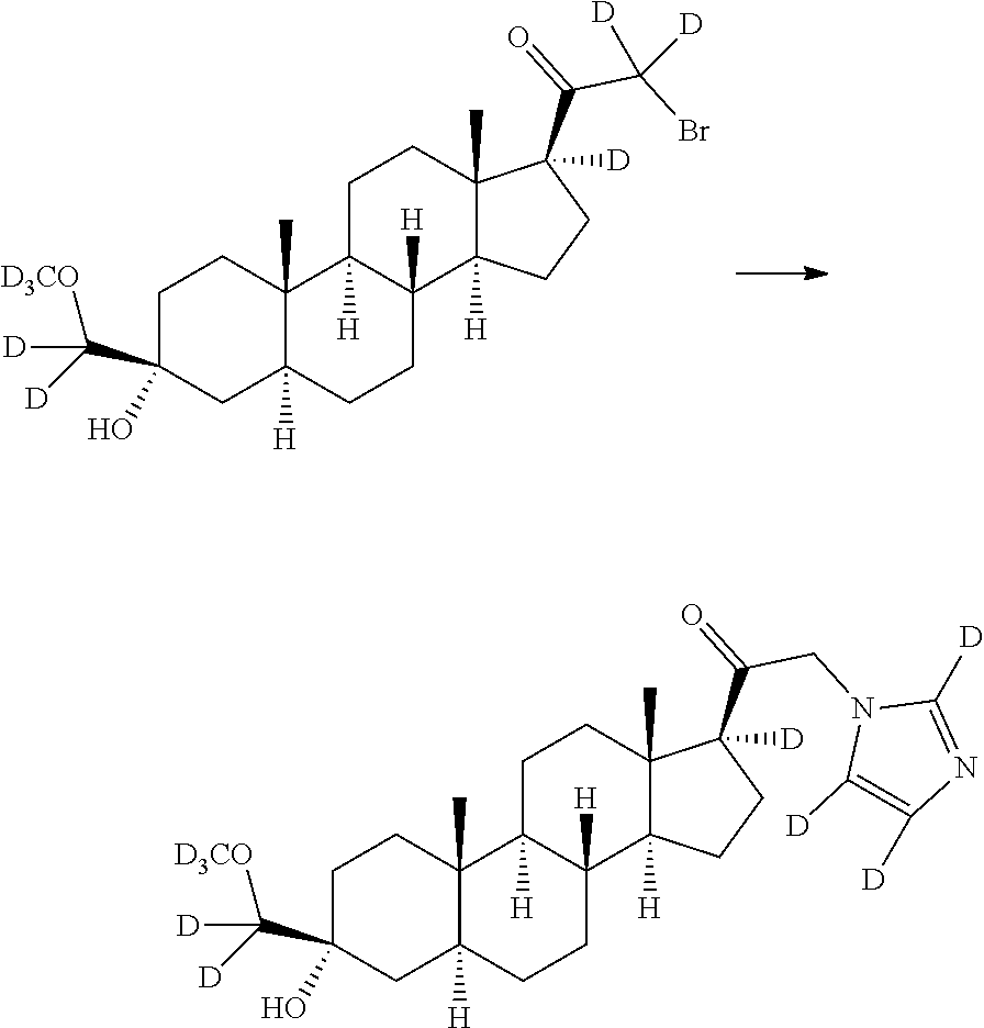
C1C(C([D3CO])([D])[D])(O)CC2([H])C(C)(C1)C1([H])C([H])(CC2)C2([H])C(C)(CC1)C(C(=O)C(Br)([D])[D])([D])CC2.C1C(C([D3CO])([D])[D])(O)CC2([H])C(C)(C1)C1([H])C([H])(CC2)C2([H])C(C)(CC1)C(C(=O)CN1C([D])=C([D])N=C1[D])([D])CC2
